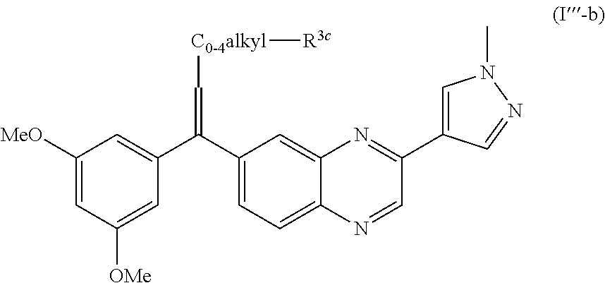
C1([MeO])=CC([OMe])=CC(C(C2=CC=C3C(=C2)N=C(C2=CN(C)N=C2)C=N3)=C[C0-4alkyl][R3c])=C1
